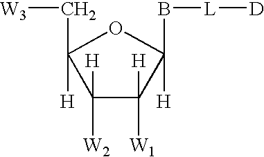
C1([W2])([H])C([W1])([H])C([H])(B[L][D])OC1([H])C[W3]
